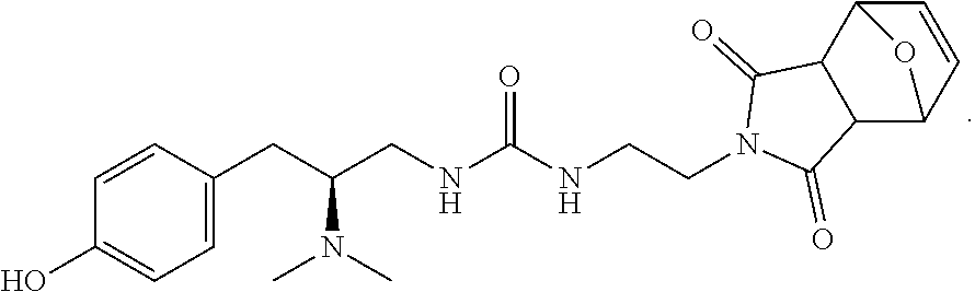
C(NC(NCC(CC1=CC=C(O)C=C1)N(C)C)=O)CN1C(=O)C2C3C=CC(C2C1=O)O3
